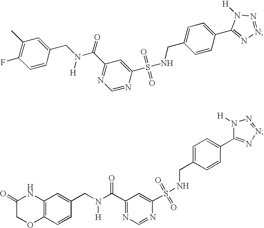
C1=CC(CN([H])C(=O)C2=NC=NC(S(=O)(=O)NCC3=CC=C(C4=NN=NN4[H])C=C3)=C2)=CC(C)=C1F.C12=C(C=CC(CN([H])C(C3=NC=NC(S(=O)(=O)NCC4=CC=C(C5=NN=NN5[H])C=C4)=C3)=O)=C1)OCC(=O)N2
